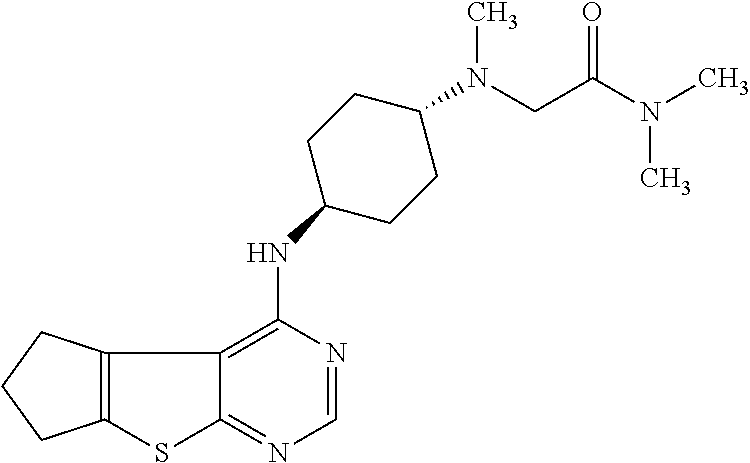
C12=C(CCC1)C1=C(NC3CCC(N(CC(N(C)C)=O)C)CC3)N=CN=C1S2
